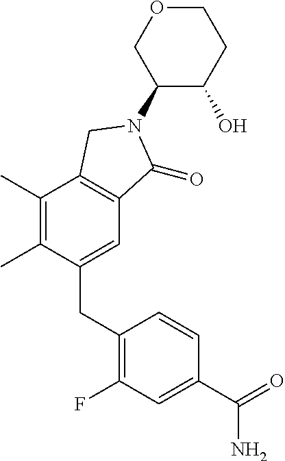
C1(N2C(=O)C3=C(C(C)=C(C)C(CC4=C(F)C=C(C(=O)N)C=C4)=C3)C2)C(O)CCOC1
